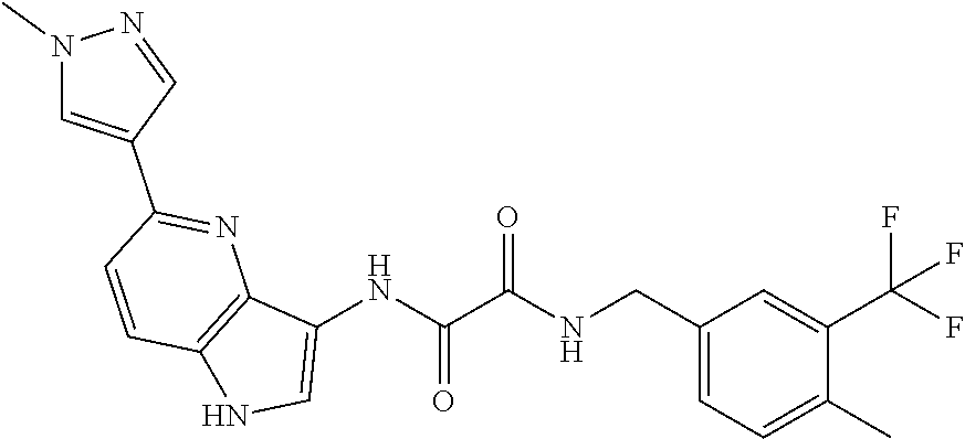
C1=C(C(F)(F)F)C(C)=CC=C1CNC(C(NC1=CNC2=C1N=C(C1=CN(C)N=C1)C=C2)=O)=O
